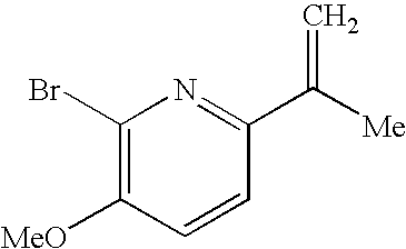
C1(Br)=C([MeO])C=CC(C(=C)[Me])=N1
